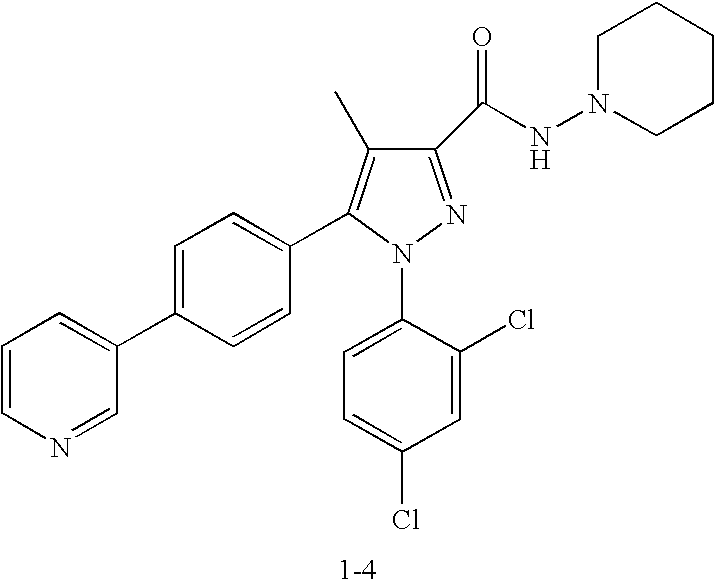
C1(C(NN2CCCCC2)=O)=NN(C2=CC=C(Cl)C=C2Cl)C(C2=CC=C(C3=CC=CN=C3)C=C2)=C1C
